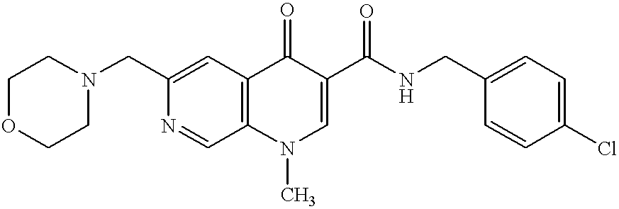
C12=C(C(=O)C(C(NCC3=CC=C(Cl)C=C3)=O)=CN1C)C=C(CN1CCOCC1)N=C2
